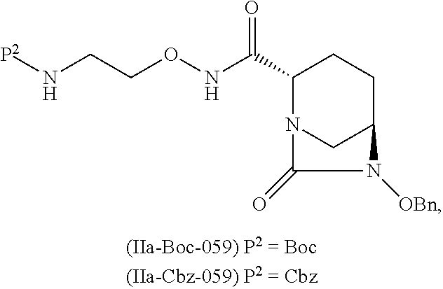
C1(C(=O)NOCCN[P2])N2CC(CC1)N([OBn])C2=O
